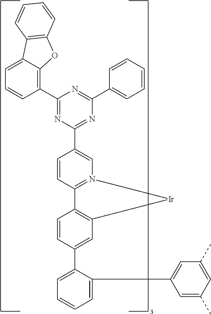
C1=C(C2=CC3=C(C=C2)C2=N(C=C(C4=NC(C5=CC=CC=C5)=NC(C5=C6C(=CC=C5)C5=C(O6)C=CC=C5)=N4)C=C2)[Ir]3)C(C2=CC(C)=CC(C)=C2)=CC=C1
